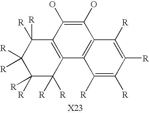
C12=C(C(O)=C(O)C3=C1C([R])=C([R])C([R])=C3[R])C([R])([R])C([R])([R])C([R])([R])C2([R])[R]
